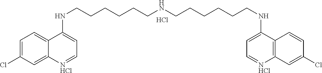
C1=C(Cl)C=C2C(=C1)C(NCCCCCCNCCCCCCNC1=CC=[NHCl]C3=C1C=CC(Cl)=C3)=CC=[NHCl]2.Cl
